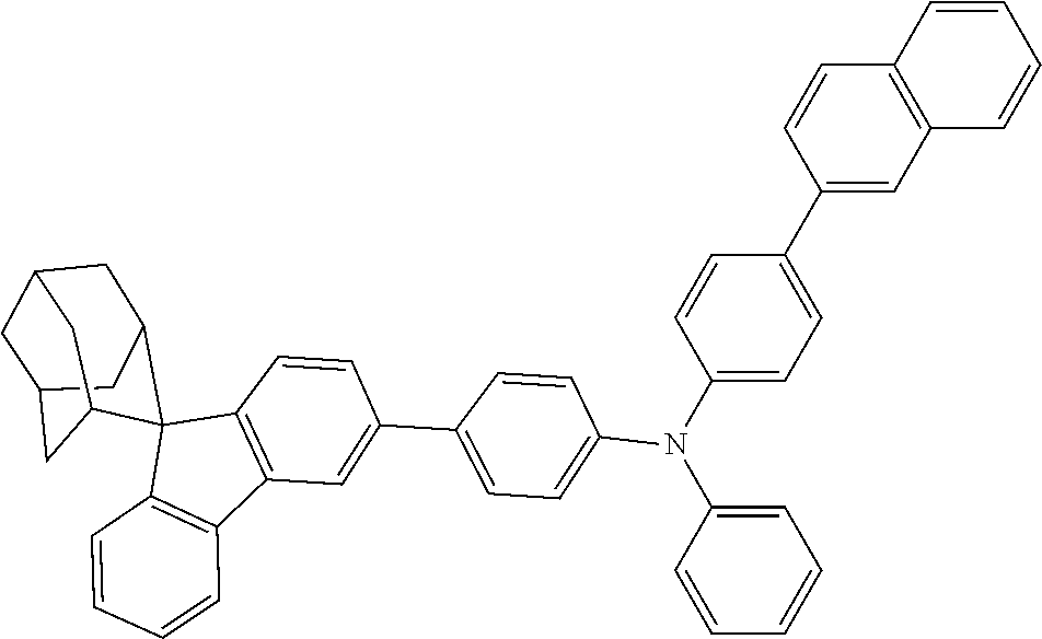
C1(N(C2=CC=C(C3=CC4=C(C=C3)C3(C5=C4C=CC=C5)C4CC5CC(CC3C5)C4)C=C2)C2=CC=C(C3=CC4=C(C=C3)C=CC=C4)C=C2)=CC=CC=C1
